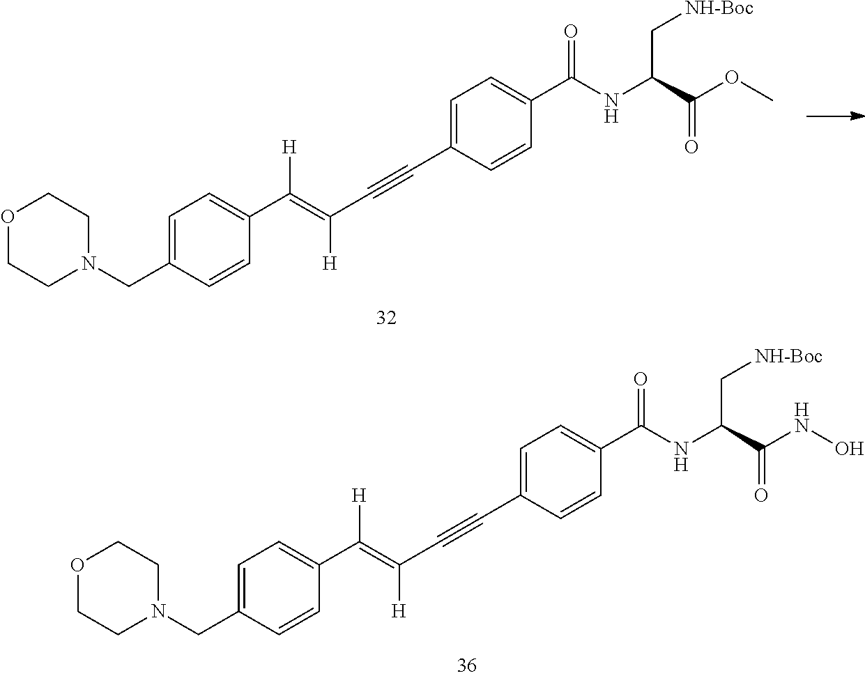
O1CCN(CC2=CC=C(C(=C(C#CC3=CC=C(C(NC(C(OC)=O)C[NH-Boc])=O)C=C3)[H])[H])C=C2)CC1.O1CCN(CC2=CC=C(C(=C(C#CC3=CC=C(C(NC(C(NO)=O)C[NH-Boc])=O)C=C3)[H])[H])C=C2)CC1
